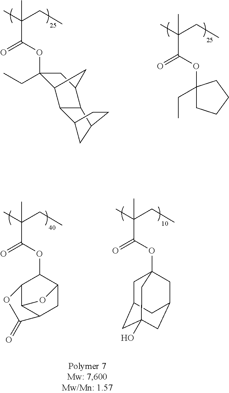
O(C(C(C)(CC)C)=O)C1C2C3C(CC1O3)C(=O)O2.O(C(C(C)(CC)C)=O)C12CC3CC(O)(CC(C1)C3)C2.C1(OC(C(C)(CC)C)=O)(CC)C2C3C(C(C1)C2)C1CC3CC1.O(C(C(C)(CC)C)=O)C1(CC)CCCC1
